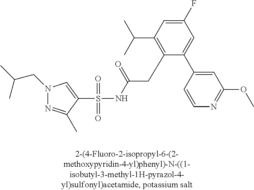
S(=O)(=O)(NC(CC1=C(C(C)C)C=C(F)C=C1C1=CC(OC)=NC=C1)=O)C1=CN(CC(C)C)N=C1C
